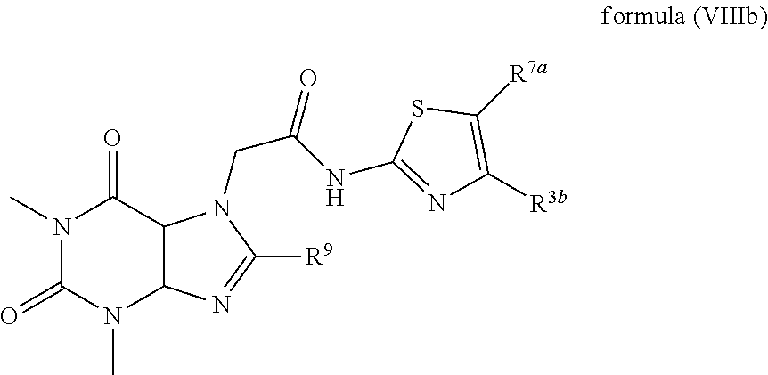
N1(C)C(=O)N(C)C2C(C1=O)N(CC(NC1=NC([R3b])=C([R7a])S1)=O)C([R9])=N2
